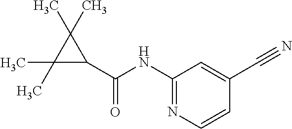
C1(C(=O)NC2=NC=CC(C#N)=C2)C(C)(C)C1(C)C
